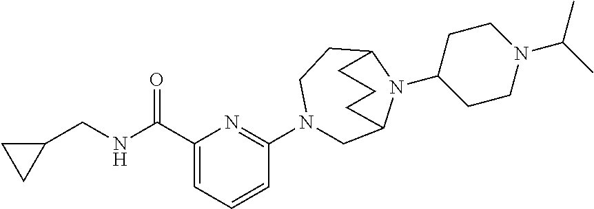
C1(CNC(C2=CC=CC(N3CC4N(C5CCN(C(C)C)CC5)C(CC3)CCC4)=N2)=O)CC1
